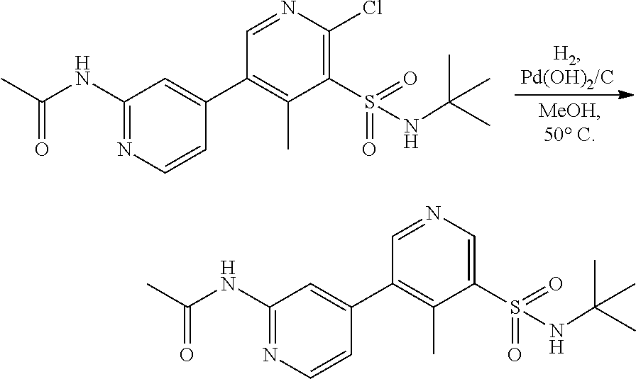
C1(NC(C)=O)=NC=CC(C2=C(C)C(S(NC(C)(C)C)(=O)=O)=C(Cl)N=C2)=C1.C1(NC(C)=O)=NC=CC(C2=C(C)C(S(NC(C)(C)C)(=O)=O)=CN=C2)=C1
